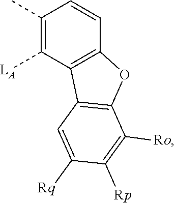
C1(C)=C([LA])C2=C(C=C1)OC1=C2C=C([Rq])C([Rp])=C1[Ro]
